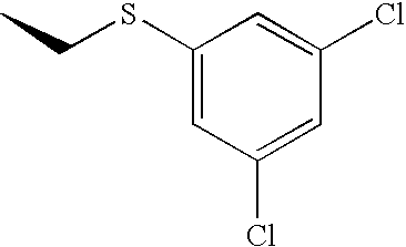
C1=C(Cl)C=C(Cl)C=C1SCC
